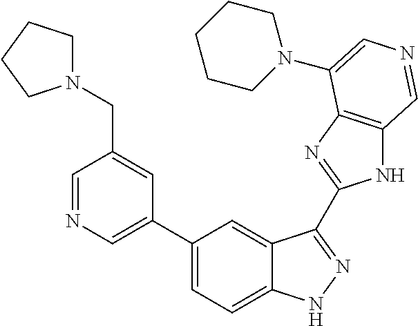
C1(C2=CN=CC(CN3CCCC3)=C2)=CC=C2C(=C1)C(C1=NC3=C(N1)C=NC=C3N1CCCCC1)=NN2
